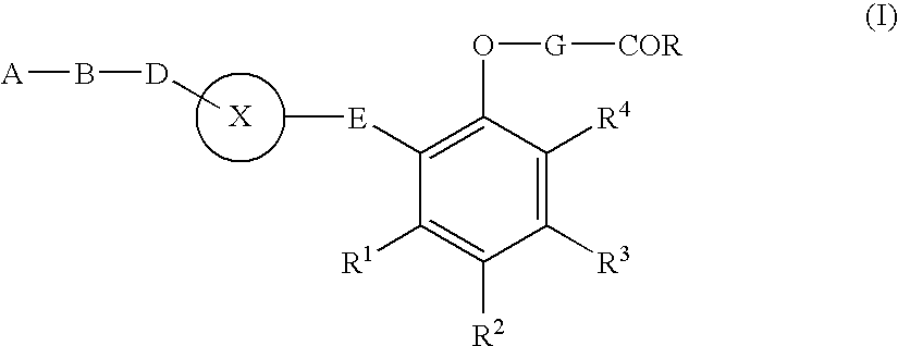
[X].C[D]B[A].C1([R3])=C([R4])C(O[G][COR])=C([E]C)C([R1])=C1[R2]
